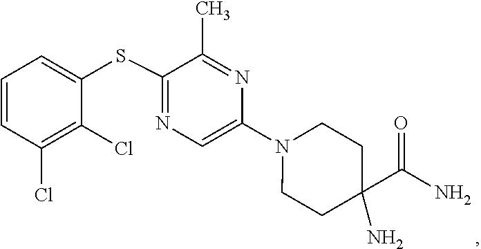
C1=C(N2CCC(C(=O)N)(N)CC2)N=C(C)C(SC2=CC=CC(Cl)=C2Cl)=N1
